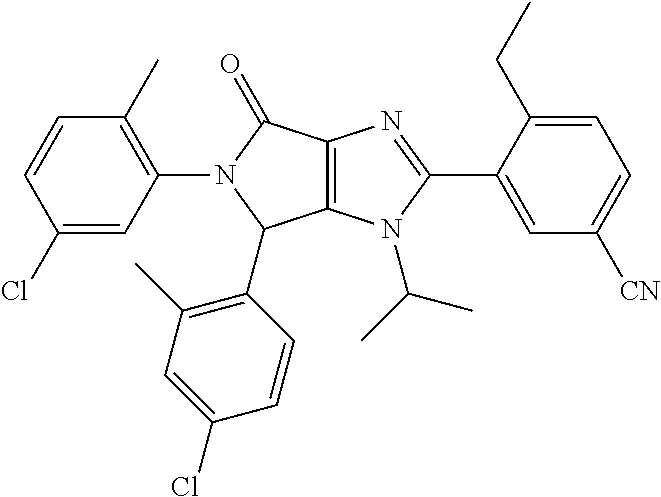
C12=C(N(C(C)C)C(C3=CC([CN])=CC=C3CC)=N1)C(C1=C(C)C=C(Cl)C=C1)N(C1=C(C)C=CC(Cl)=C1)C2=O
